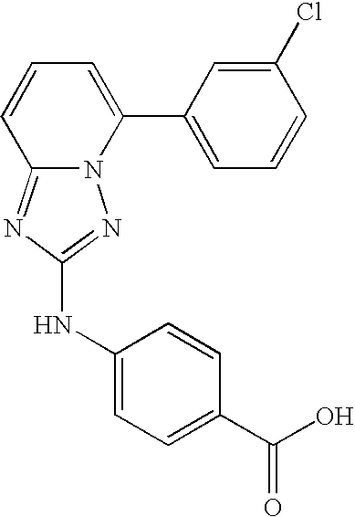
C12=NC(NC3=CC=C(C(O)=O)C=C3)=NN1C(C1=CC=CC(Cl)=C1)=CC=C2
